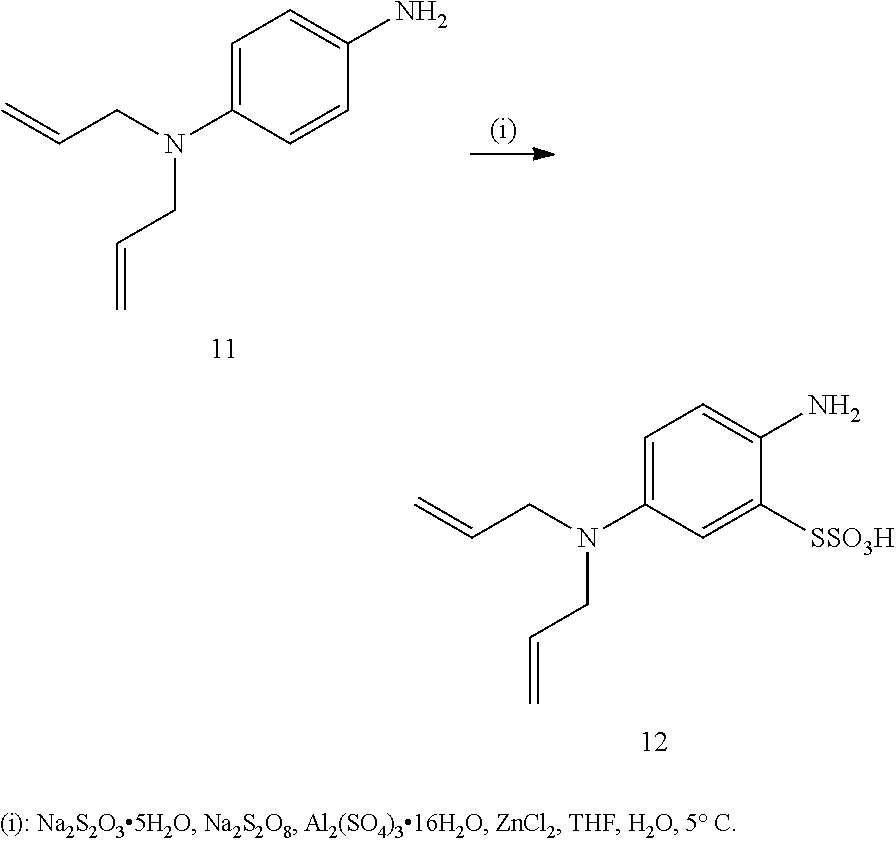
C1=C(N(CC=C)CC=C)C=CC(N)=C1.C1=C(N(CC=C)CC=C)C=C([SSO3H])C(N)=C1
